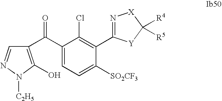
C1(C(C2=C(O)N([C2H5])N=C2)=O)=CC=C([SO2CF3])C(C2=N[X]C([R4])([R5])[Y]2)=C1Cl
